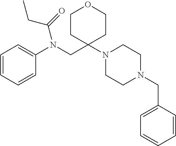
C(N1CCN(C2(CN(C3=CC=CC=C3)C(=O)CC)CCOCC2)CC1)C1=CC=CC=C1
